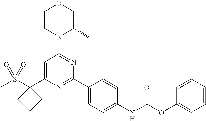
CS(C1(C2=CC(N3C(C)COCC3)=NC(C3=CC=C(NC(OC4=CC=CC=C4)=O)C=C3)=N2)CCC1)(=O)=O
